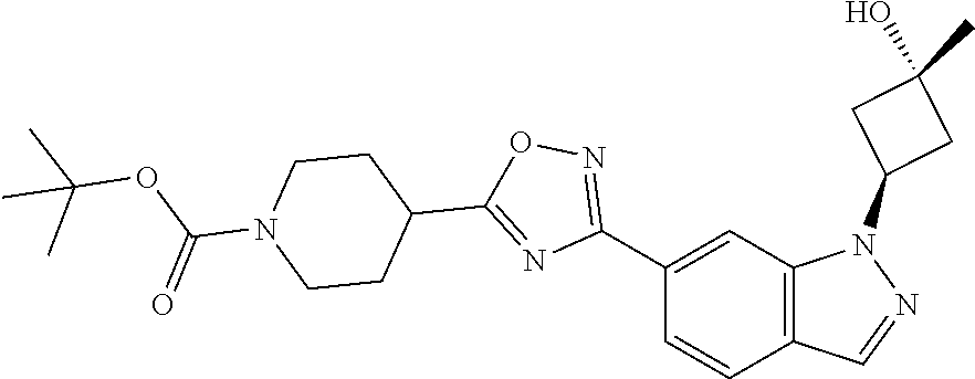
C1(C2=NOC(C3CCN(C(=O)OC(C)(C)C)CC3)=N2)=CC2=C(C=C1)C=NN2C1CC(C)(O)C1
